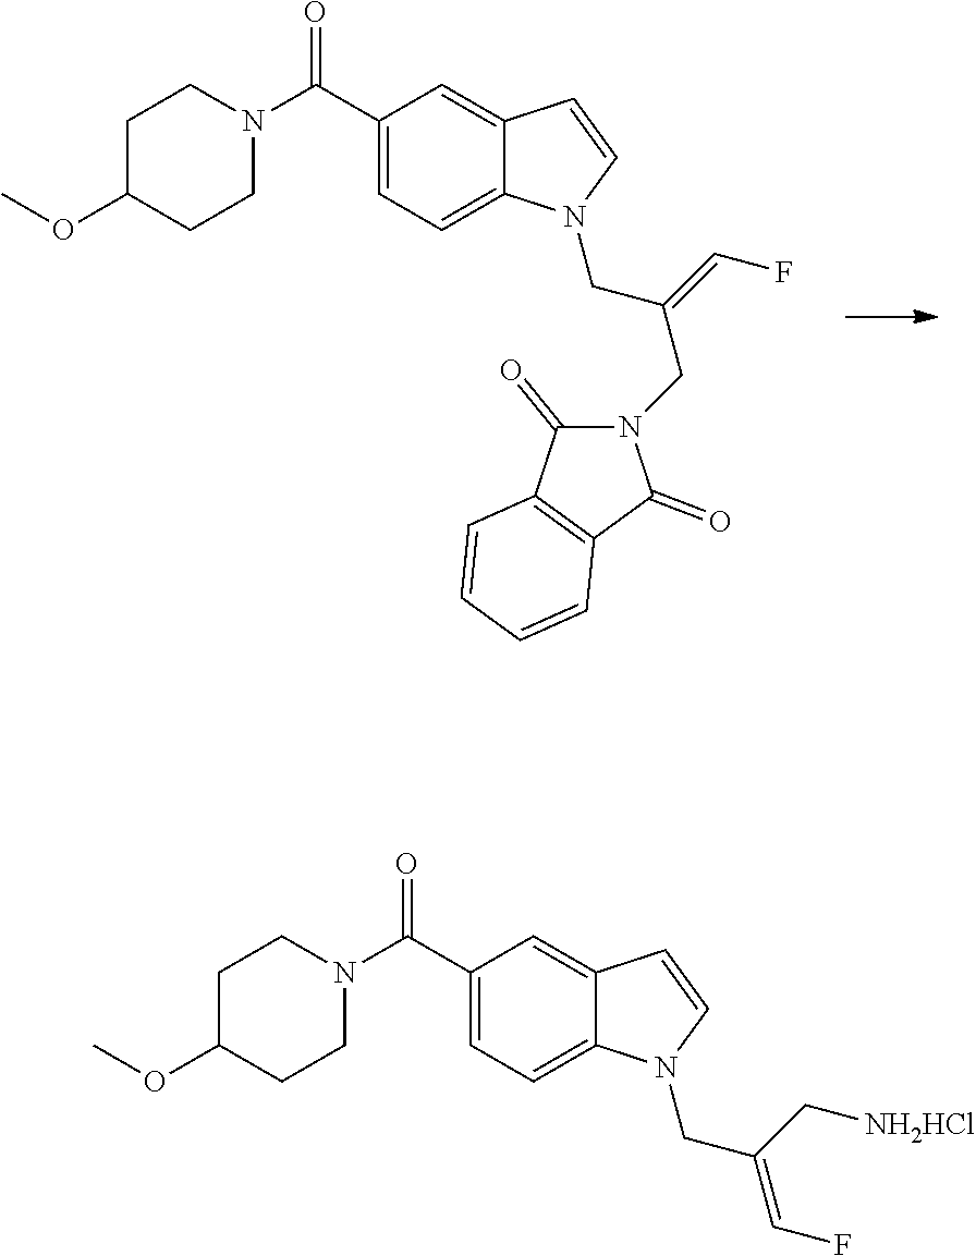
C1(C(N2CCC(OC)CC2)=O)=CC=C2C(=C1)C=CN2CC(CN1C(=O)C2=C(C1=O)C=CC=C2)=CF.C1(C(N2CCC(OC)CC2)=O)=CC=C2C(=C1)C=CN2CC(=CF)C[NH2HCl]
